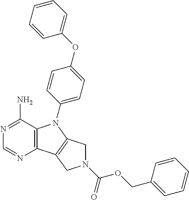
C12=C(C(N)=NC=N1)N(C1=CC=C(OC3=CC=CC=C3)C=C1)C1=C2CN(C(OCC2=CC=CC=C2)=O)C1
